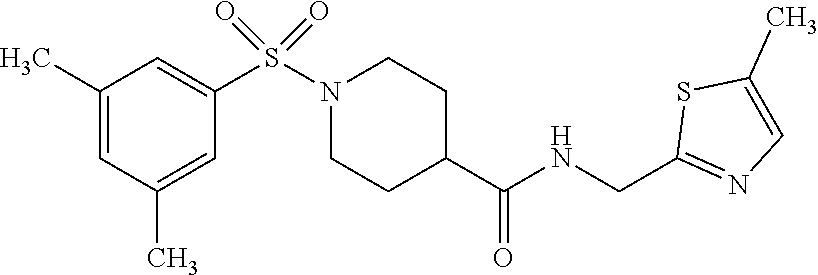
C1(C)=CC(C)=CC(S(N2CCC(C(NCC3=NC=C(C)S3)=O)CC2)(=O)=O)=C1
